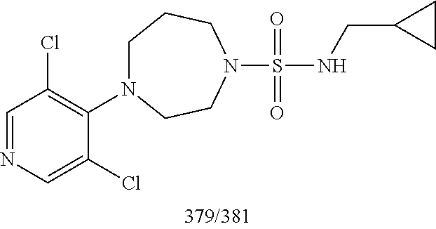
N(S(=O)(=O)N1CCN(C2=C(Cl)C=NC=C2Cl)CCC1)CC1CC1
